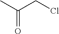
O=C(C)CCl
